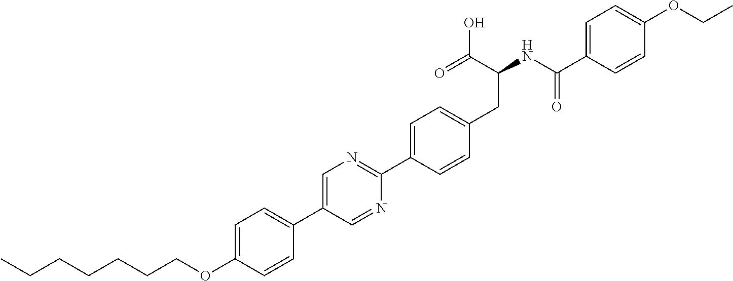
C(OC1=CC=C(C2=CN=C(C3=CC=C(CC(NC(C4=CC=C(OCC)C=C4)=O)C(O)=O)C=C3)N=C2)C=C1)CCCCCC
